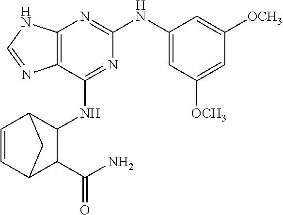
C12=C(C(NC3C4C=CC(C3C(N)=O)C4)=NC(NC3=CC([OCH3])=CC([OCH3])=C3)=N1)N=CN2
